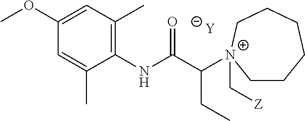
[Y].C1=C(C)C(NC(C([N+]2(C[Z])CCCCCC2)CC)=O)=C(C)C=C1OC
